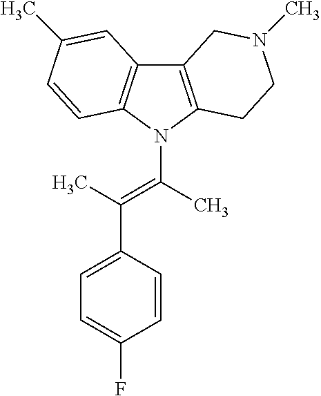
C12=C(N(C(=C(C3=CC=C(F)C=C3)C)C)C3=C1C=C(C)C=C3)CCN(C)C2
